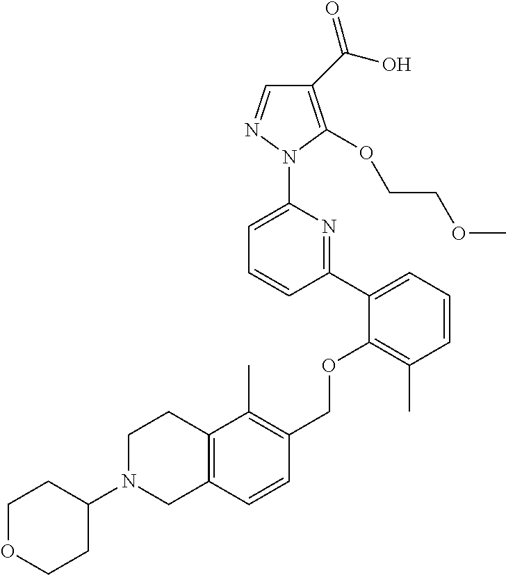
C1(C(O)=O)=C(OCCOC)N(C2=CC=CC(C3=CC=CC(C)=C3OCC3=C(C)C4=C(C=C3)CN(C3CCOCC3)CC4)=N2)N=C1
